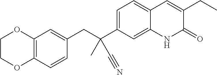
C(C1=CC2=C(C=C1)OCCO2)C(C1=CC=C2C(=C1)NC(=O)C(CC)=C2)(C)C#N
